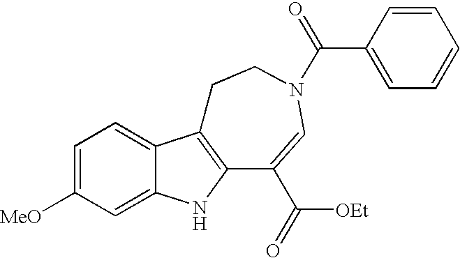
C1=C([MeO])C=C2C(=C1)C1=C(N2)C(C([OEt])=O)=CN(C(C2=CC=CC=C2)=O)CC1
